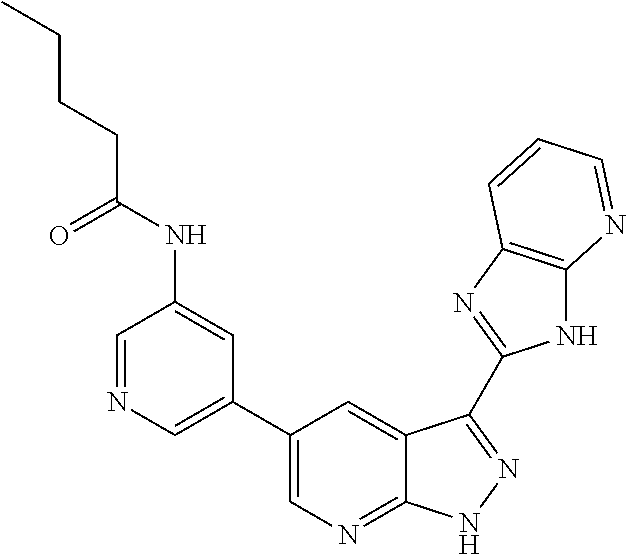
C1=NC=C(C2=CN=C3C(=C2)C(C2=NC4=C(N2)N=CC=C4)=NN3)C=C1NC(=O)CCCC
